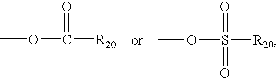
COC(=O)[R20].COS(=O)(=O)[R20]
